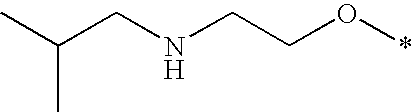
C(NCCO*)C(C)C
